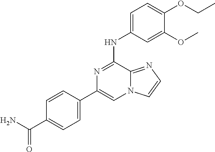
C1=C(NC2=NC(C3=CC=C(C(N)=O)C=C3)=CN3C2=NC=C3)C=C(OC)C(OCC)=C1
